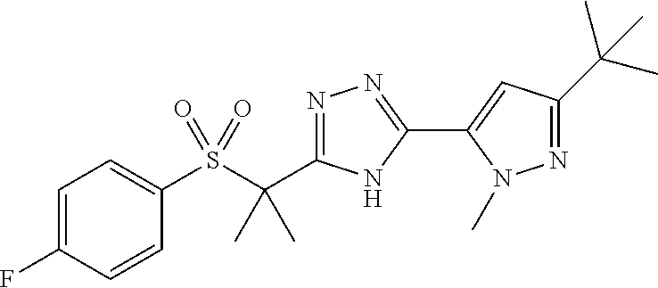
S(C(C)(C)C1=NN=C(C2=CC(C(C)(C)C)=NN2C)N1)(=O)(=O)C1=CC=C(F)C=C1
